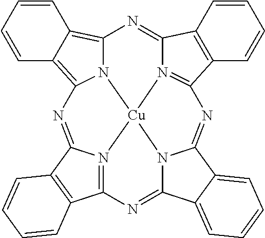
N12C3=C4C=CC=CC4=C1N=C1N4=C(C5=C1C=CC=C5)N=C1N5[Cu]24N2=C(N=C5C4=CC=CC=C41)C1=C(C2=N3)C=CC=C1
